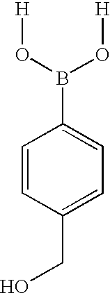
C1=CC(CO)=CC=C1B(O[H])O[H]
